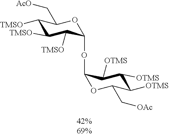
C1([TMSO])C([TMSO])C([TMSO])C(OC2OC(C[OAc])C([OTMS])C([OTMS])C2[OTMS])OC1C[AcO]
